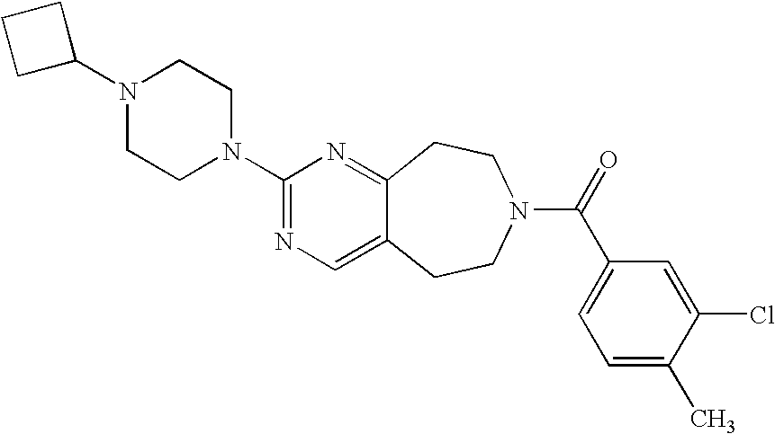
C1C(N2CCN(C3=NC=C4C(=N3)CCN(C(=O)C3=CC=C(C)C(Cl)=C3)CC4)CC2)CC1
